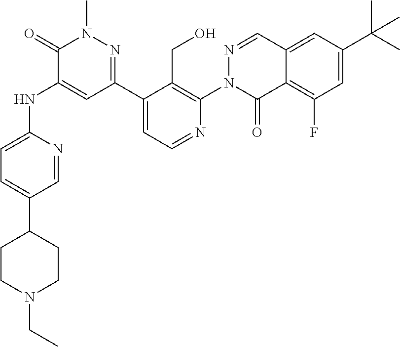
C1(C2=CC=C(NC3=CC(C4=CC=NC(N5C(=O)C6=C(F)C=C(C(C)(C)C)C=C6C=N5)=C4CO)=NN(C)C3=O)N=C2)CCN(CC)CC1
